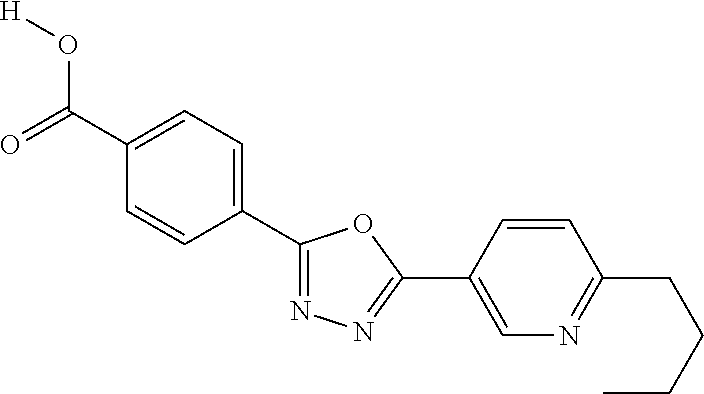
[H]OC(C1=CC=C(C2=NN=C(C3=CN=C(CCCC)C=C3)O2)C=C1)=O
